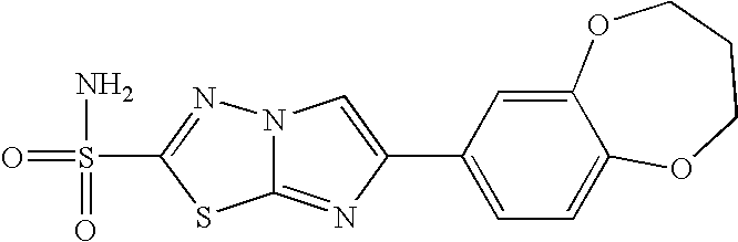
C12=NC(C3=CC=C4C(=C3)OCCCO4)=CN1N=C(S(=O)(=O)N)S2
